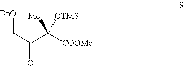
[BnO]CC(=O)C([COOMe])([Me])[OTMS]
